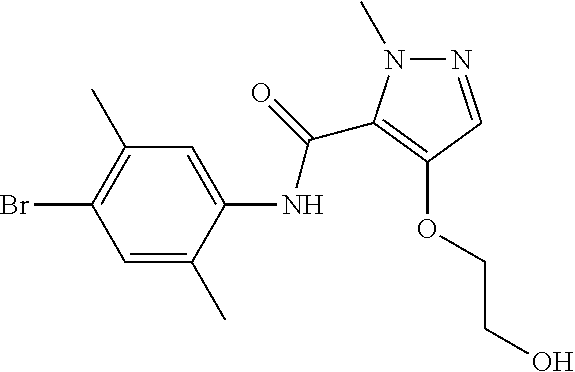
N1=CC(OCCO)=C(C(=O)NC2=CC(C)=C(Br)C=C2C)N1C
